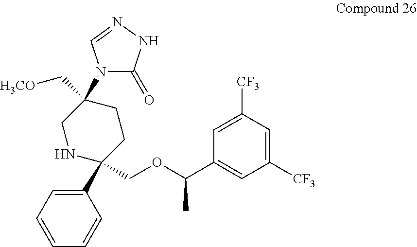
C1([CF3])=CC(C(OCC2(C3=CC=CC=C3)CCC(N3C(=O)NN=C3)(C[H3CO])CN2)C)=CC([CF3])=C1
